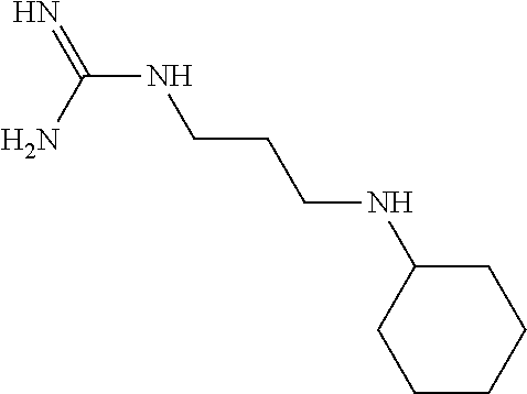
N(C(N)=N)CCCNC1CCCCC1
